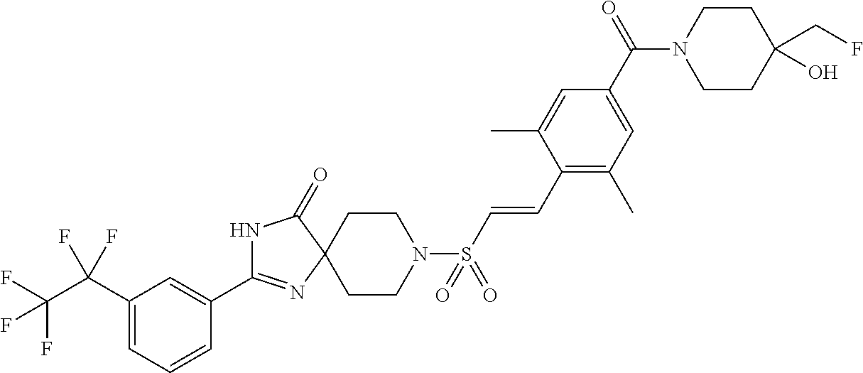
N1C(C2=CC(C(C(F)(F)F)(F)F)=CC=C2)=NC2(C1=O)CCN(S(C=CC1=C(C)C=C(C(N3CCC(CF)(O)CC3)=O)C=C1C)(=O)=O)CC2
